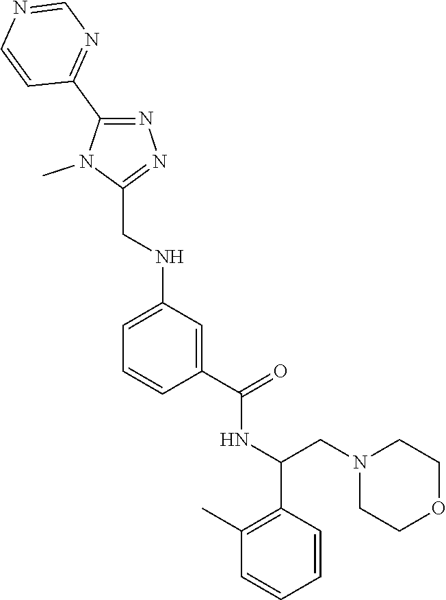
N1=CN=C(C2=NN=C(CNC3=CC=CC(C(=O)NC(C4=C(C)C=CC=C4)CN4CCOCC4)=C3)N2C)C=C1
